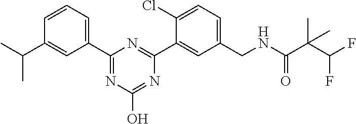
C1(CNC(C(C(F)F)(C)C)=O)=CC=C(Cl)C(C2=NC(C3=CC=CC(C(C)C)=C3)=NC(O)=N2)=C1
